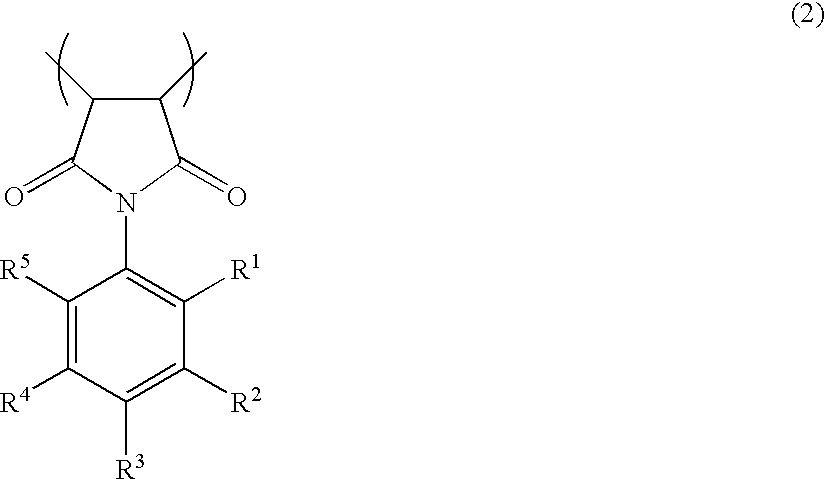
N1(C2=C([R1])C([R2])=C([R3])C([R4])=C2[R5])C(=O)C(C)C(C)C1=O
